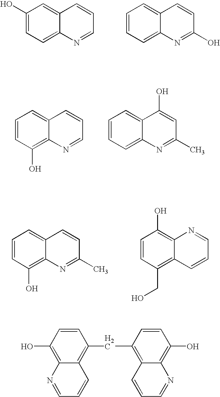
C1(O)=CC=C2C(=C1)C=CC=N2.C1=CC=C2C(=C1)C=CC(O)=N2.C1=CC(O)=C2C(=C1)C=CC=N2.C1=CC=C2C(=C1)C(O)=CC(C)=N2.C1=CC(O)=C2C(=C1)C=CC(C)=N2.C1=CC(CO)=C2C(=C1O)N=CC=C2.C12=C(O)C=CC(CC3=C4C(=C(O)C=C3)N=CC=C4)=C1C=CC=N2
